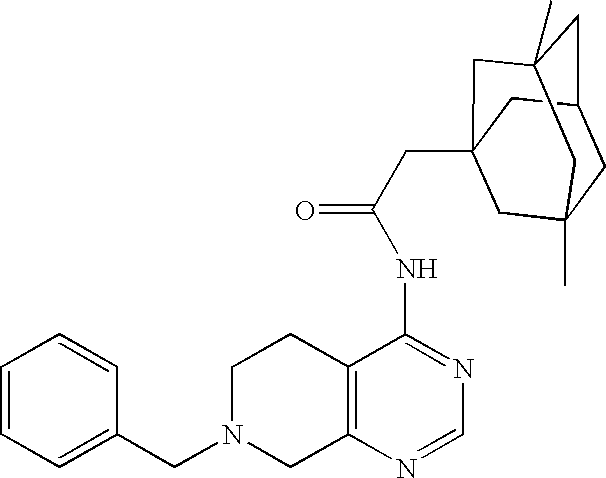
C1N(CC2=CC=CC=C2)CC2=C(C1)C(NC(=O)CC13CC4(C)CC(CC(C)(C1)C4)C3)=NC=N2
